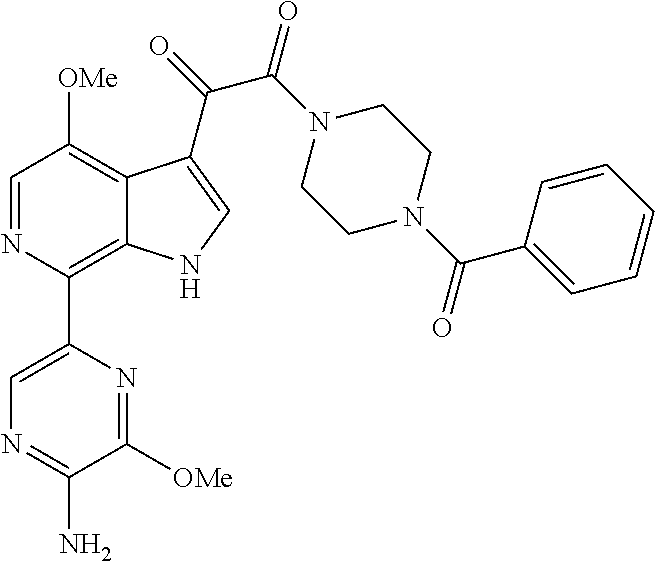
C1=NC(C2=CN=C(N)C([OMe])=N2)=C2C(=C1[OMe])C(C(=O)C(N1CCN(C(C3=CC=CC=C3)=O)CC1)=O)=CN2
